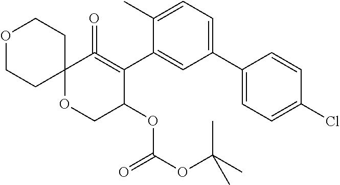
C12(OCC(OC(OC(C)(C)C)=O)C(C3=CC(C4=CC=C(Cl)C=C4)=CC=C3C)=C1=O)CCOCC2
